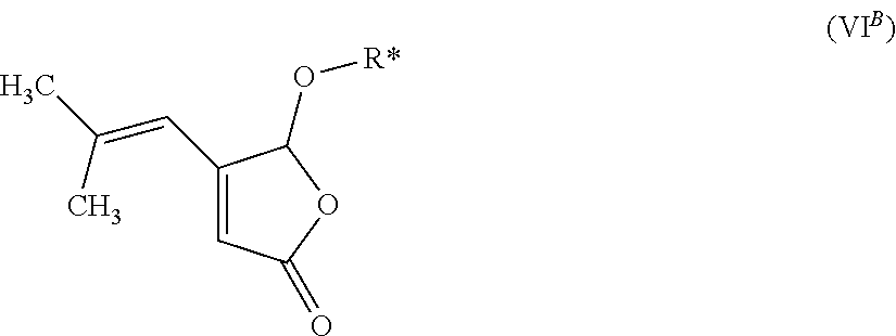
C1(C=C(C)C)=CC(=O)OC1O[R*]
